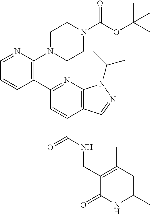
C12=C(N=C(C3=C(N4CCN(C(=O)OC(C)(C)C)CC4)N=CC=C3)C=C1C(=O)NCC1=C(C)C=C(C)NC1=O)N(C(C)C)N=C2
